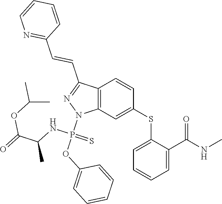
C1(SC2=CC3=C(C=C2)C(C=CC2=NC=CC=C2)=NN3P(OC2=CC=CC=C2)(NC(C)C(=O)OC(C)C)=S)=CC=CC=C1C(NC)=O
